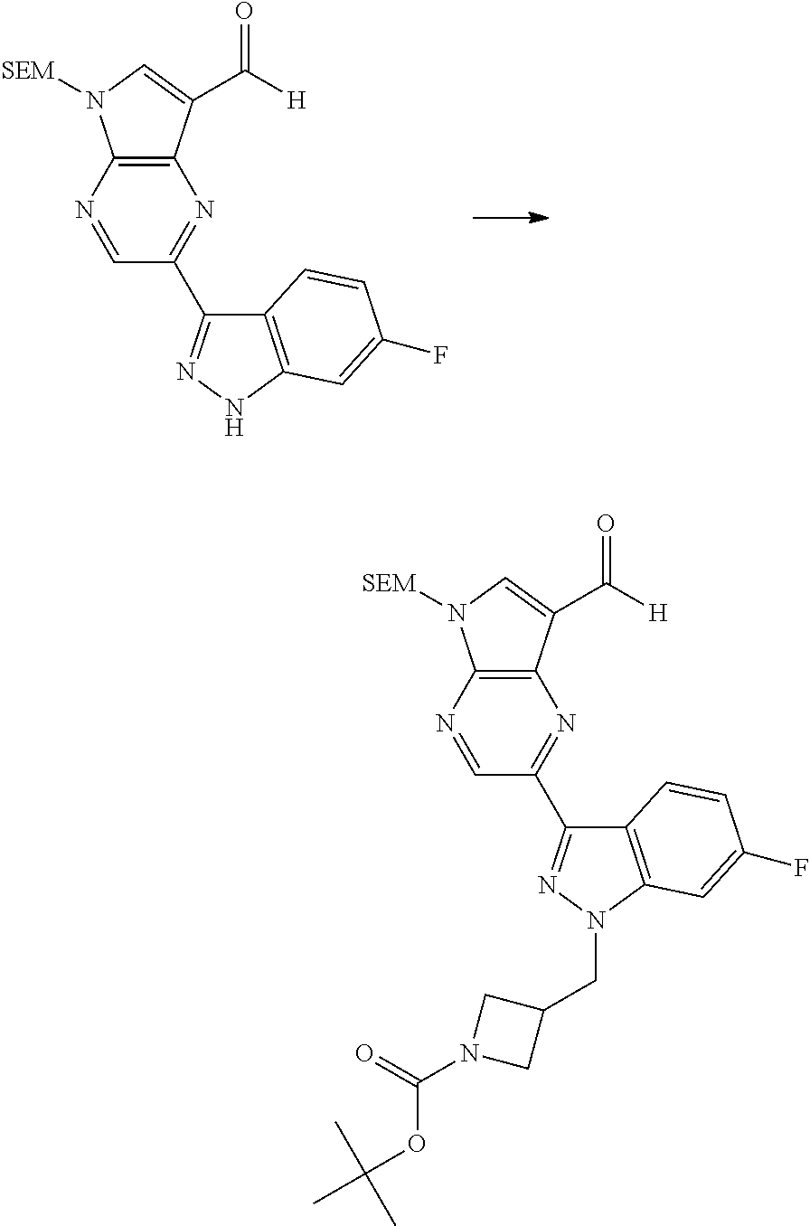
C12=C(N=CC(C3=NN(CC4CN(C(OC(C)(C)C)=O)C4)C4=C3C=CC(F)=C4)=N1)N([SEM])C=C2C([H])=O.C12=C(N=CC(C3=NNC4=C3C=CC(F)=C4)=N1)N([SEM])C=C2C([H])=O
